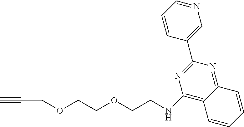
C(OCCOCCNC1=C2C(=NC(C3=CN=CC=C3)=N1)C=CC=C2)C#C
